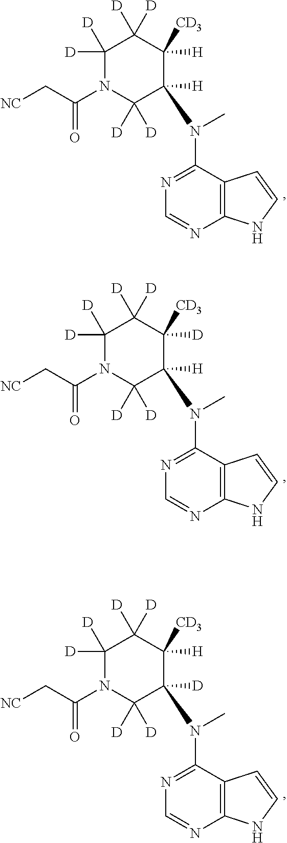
C12=C(C(N(C)C3([H])C([D])([D])N(C(C[NC])=O)C([D])([D])C([D])([D])C3([H])[CD3])=NC=N1)C=CN2.C12=C(C(N(C)C3([H])C([D])([D])N(C(C[NC])=O)C([D])([D])C([D])([D])C3([D])[CD3])=NC=N1)C=CN2.C12=C(C(N(C)C3([D])C([D])([D])N(C(C[NC])=O)C([D])([D])C([D])([D])C3([H])[CD3])=NC=N1)C=CN2
